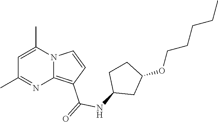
C1(C)=NC2=C(C(=O)NC3CC(OCCCCC)CC3)C=CN2C(C)=C1
